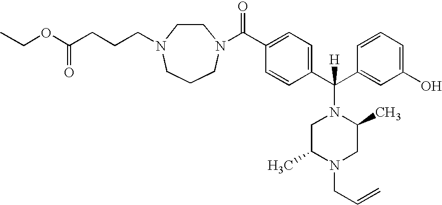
C1=CC(C(C2=CC(O)=CC=C2)(N2CC(C)N(CC=C)CC2C)[H])=CC=C1C(=O)N1CCN(CCCC(OCC)=O)CCC1
